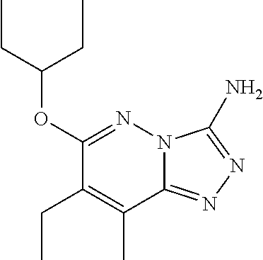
C1(OC(CC)CC)=NN2C(=NN=C2N)C(C)=C1CC
